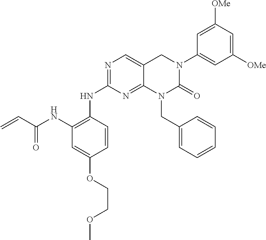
C1(NC(=O)C=C)=C(NC2=NC=C3C(=N2)N(CC2=CC=CC=C2)C(=O)N(C2=CC([OMe])=CC([OMe])=C2)C3)C=CC(OCCOC)=C1
